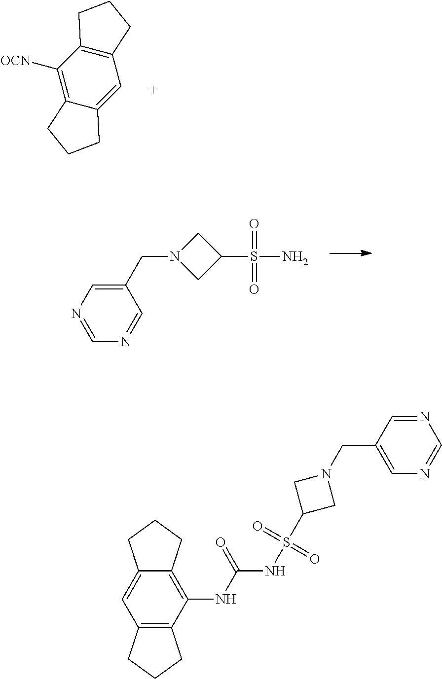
C12=C(C([OCN])=C3C(=C1)CCC3)CCC2.S(=O)(=O)(C1CN(CC2=CN=CN=C2)C1)N.S(=O)(NC(NC1=C2C(=CC3=C1CCC3)CCC2)=O)(C1CN(CC2=CN=CN=C2)C1)=O
